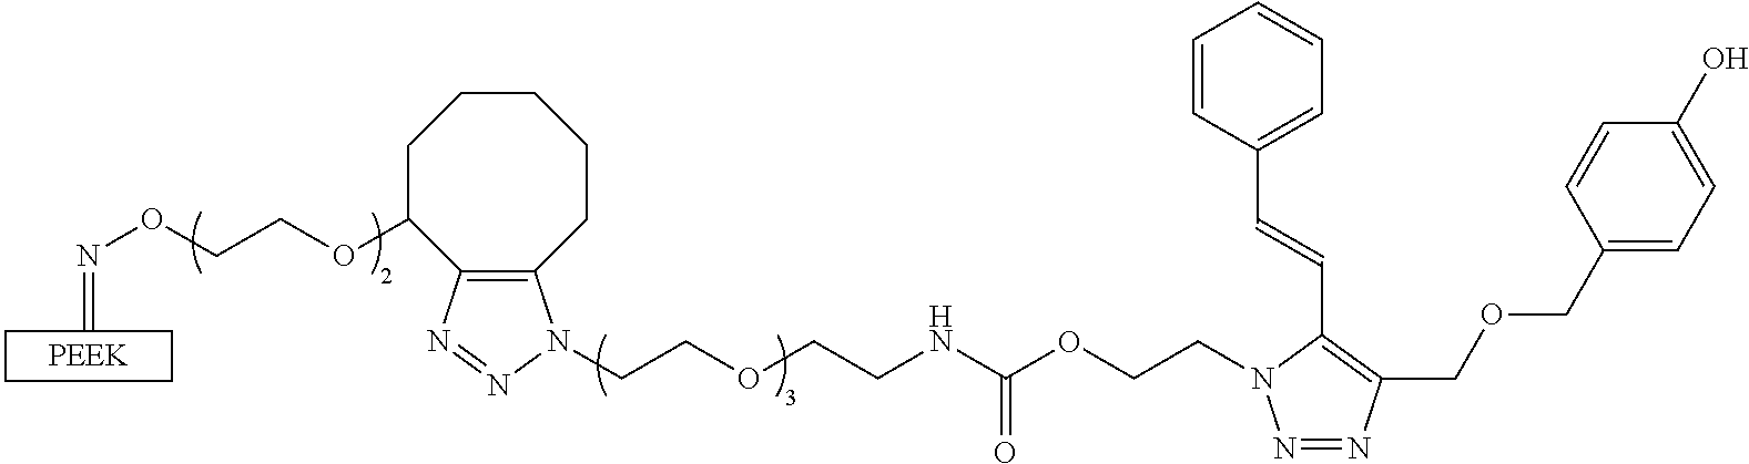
C=NOCCOC1CCCCCC2=C1N=NN2CCOCCNC(=O)OCCN1N=NC(COCC2=CC=C(O)C=C2)=C1C=CC1=CC=CC=C1
